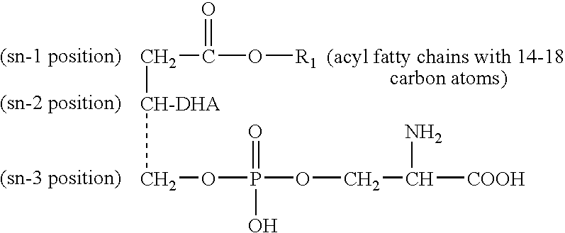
C([CH-DHA]COP(=O)(O)OCC([COOH])N)C(=O)O[R1]
